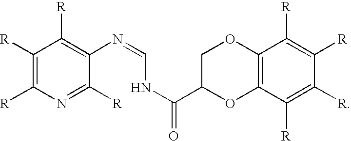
C1([R])=C([R])N=C([R])C(N=CNC(C2OC3=C(OC2)C([R])=C([R])C([R])=C3[R])=O)=C1[R]
